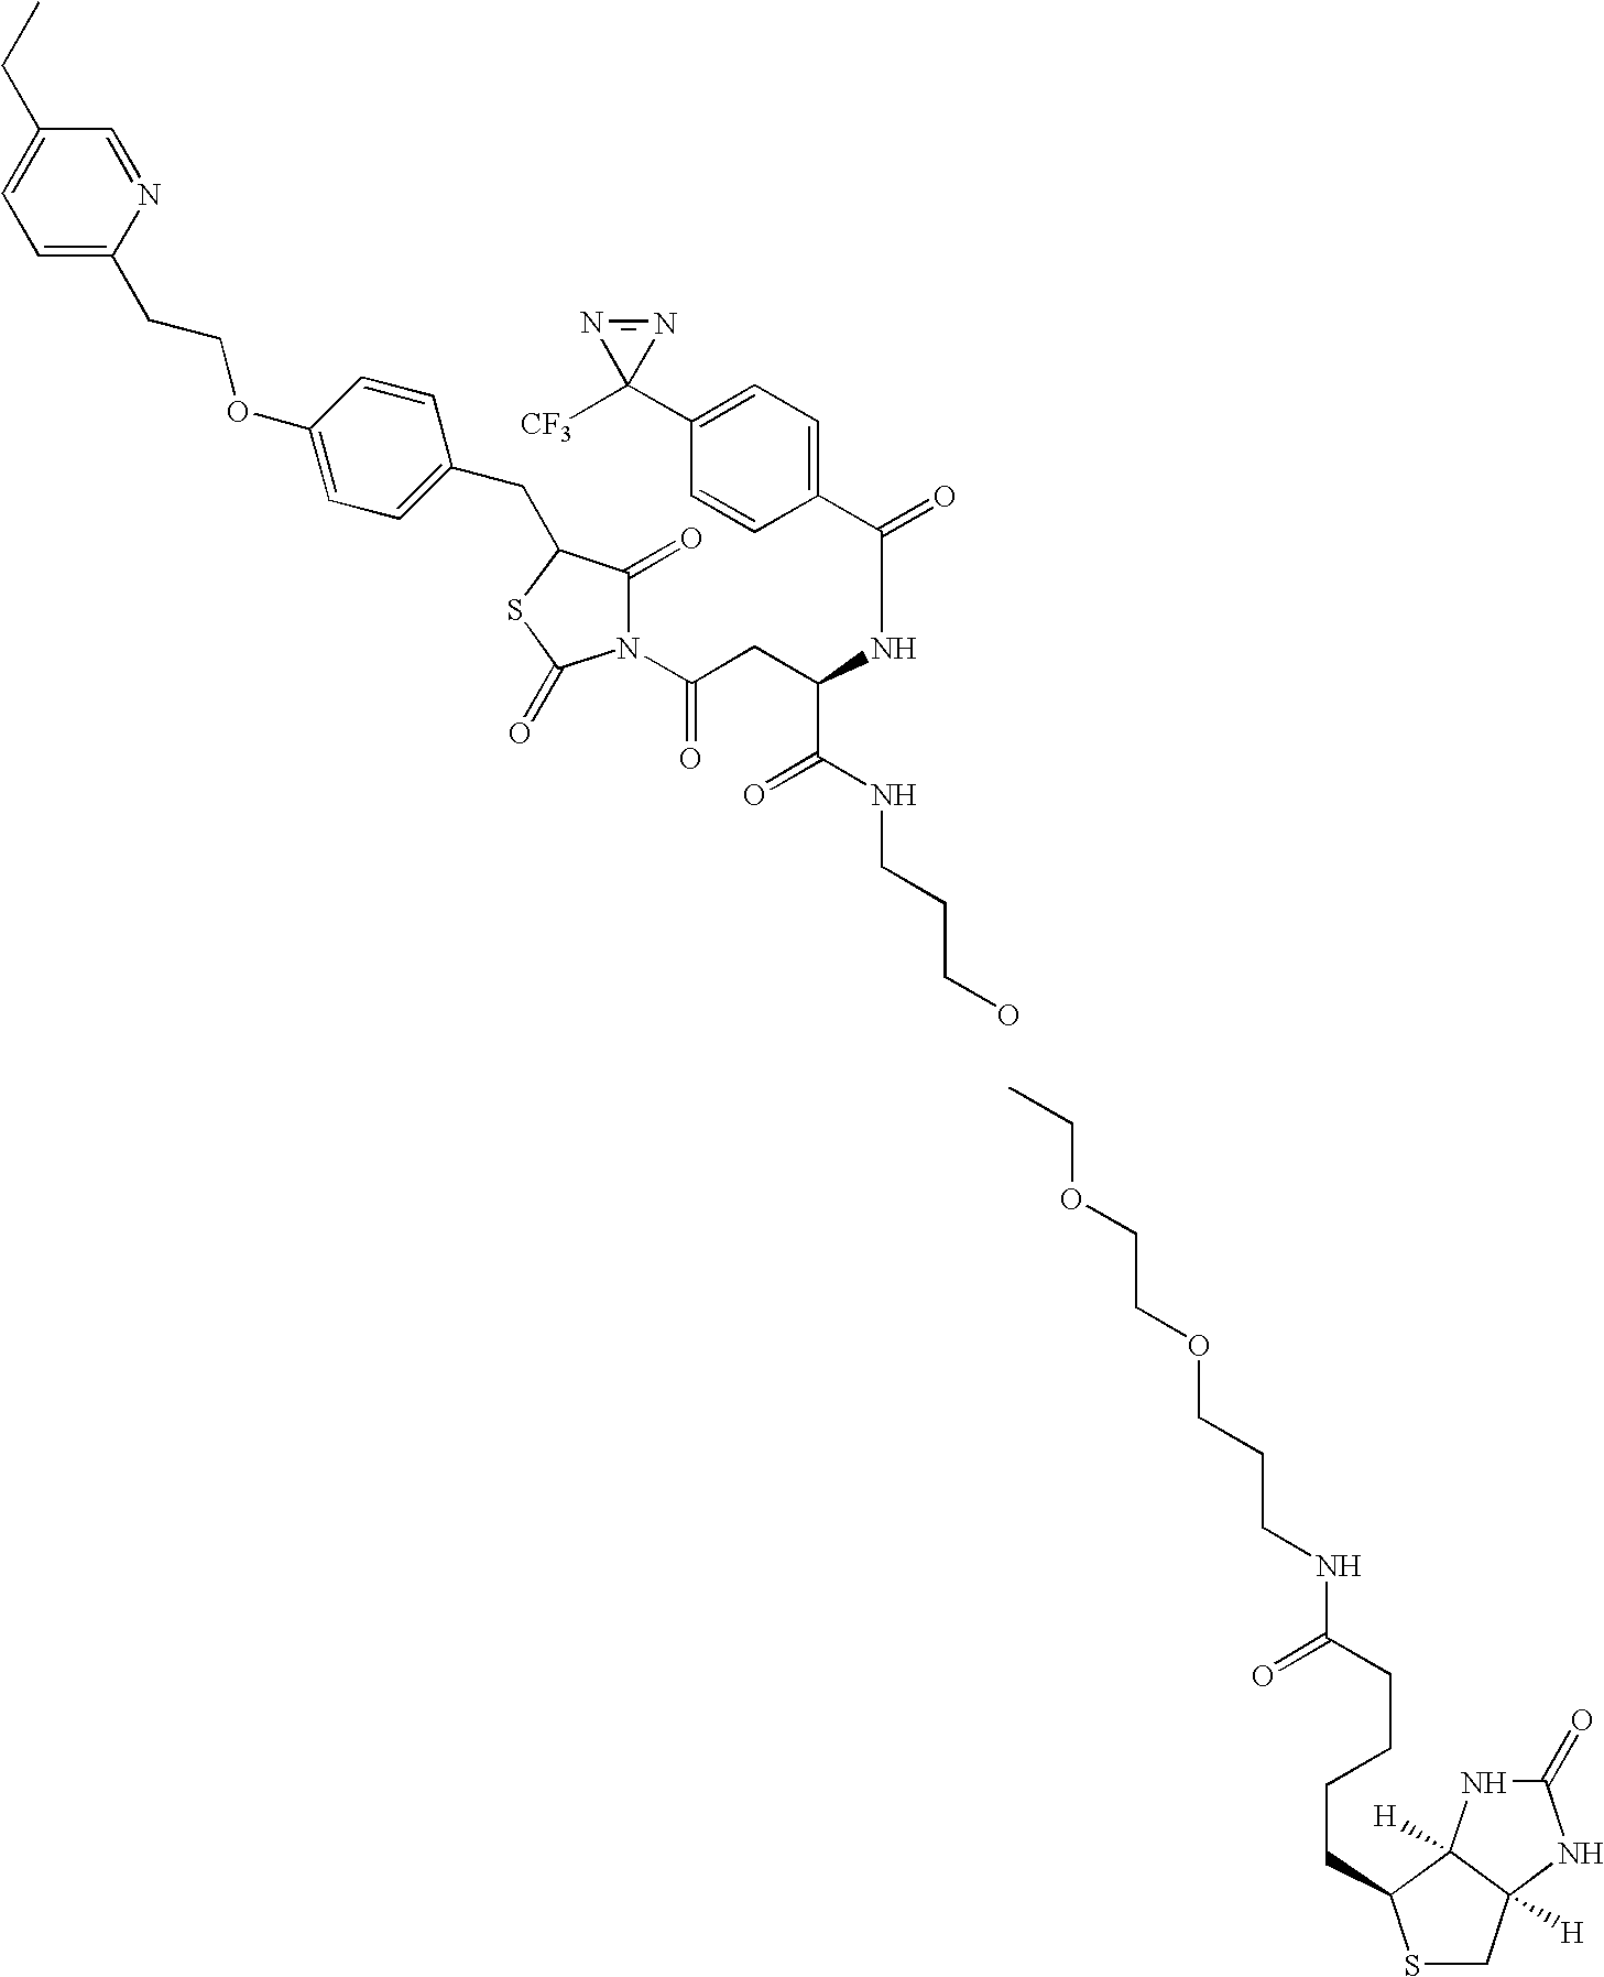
C(=O)(CC(C(=O)NCCCO)NC(C1=CC=C(C2([CF3])N=N2)C=C1)=O)N1C(=O)C(CC2=CC=C(OCCC3=CC=C(CC)C=N3)C=C2)SC1=O.CCOCCOCCCNC(=O)CCCCC1C2([H])NC(=O)NC2([H])CS1
